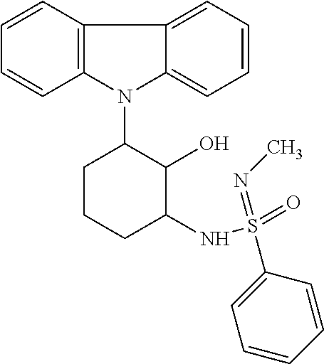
N1(C2CCCC(NS(=O)(=NC)C3=CC=CC=C3)C2O)C2=C(C=CC=C2)C2=CC=CC=C12
